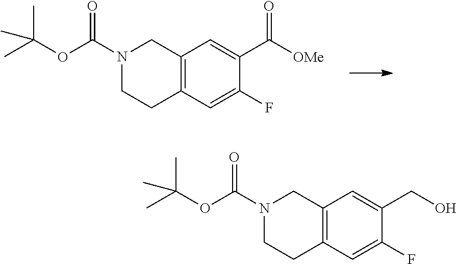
C1(F)=CC2=C(C=C1C([OMe])=O)CN(C(OC(C)(C)C)=O)CC2.C1(F)=CC2=C(C=C1CO)CN(C(OC(C)(C)C)=O)CC2
